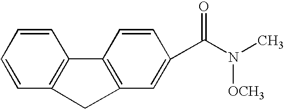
C12=C(C=CC=C1)C1=C(C=C(C(N(C)[OCH3])=O)C=C1)C2
